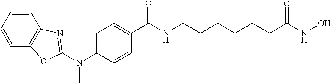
CN(C1=CC=C(C(NCCCCCCC(NO)=O)=O)C=C1)C1=NC2=C(C=CC=C2)O1
